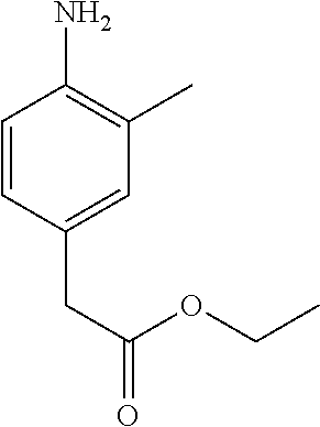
C1=CC(CC(=O)OCC)=CC(C)=C1N
